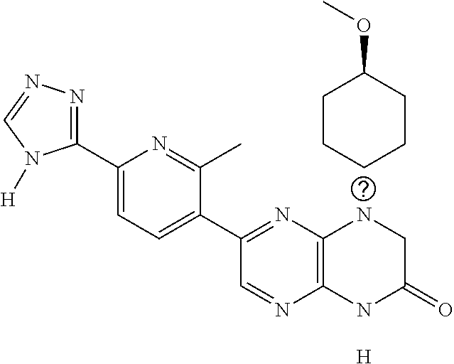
C1(C2=NN=CN2[H])=CC=C(C2=NC3=C(N=C2)NC(=O)CN3)C(C)=N1.[H].C1(OC)CCCCC1
